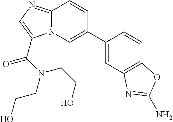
C1(C2=CN3C(=NC=C3C(=O)N(CCO)CCO)C=C2)=CC2=C(C=C1)OC(N)=N2
